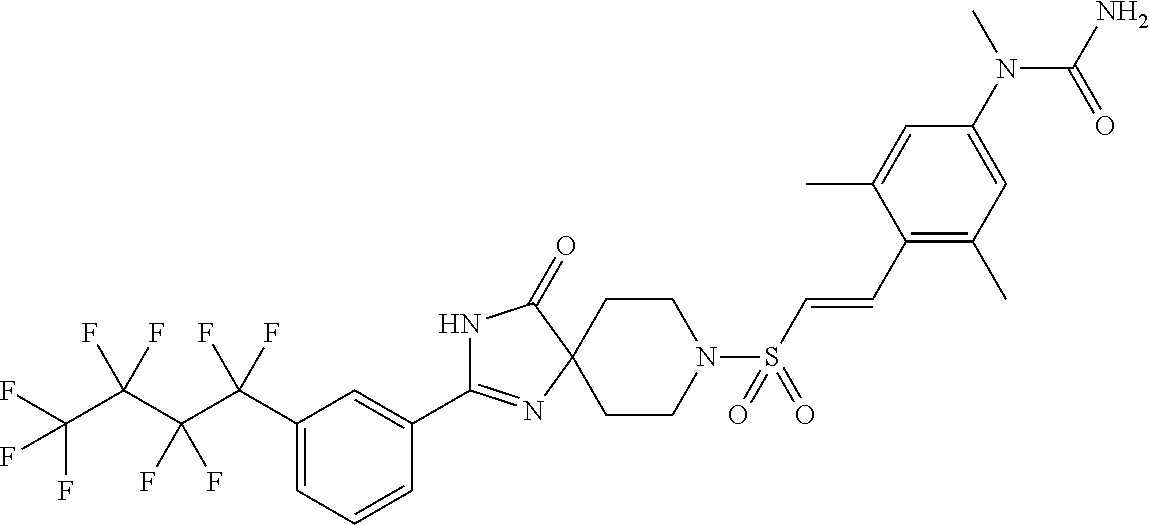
C1(C2=NC3(C(=O)N2)CCN(S(C=CC2=C(C)C=C(N(C)C(N)=O)C=C2C)(=O)=O)CC3)=CC(C(C(C(C(F)(F)F)(F)F)(F)F)(F)F)=CC=C1
